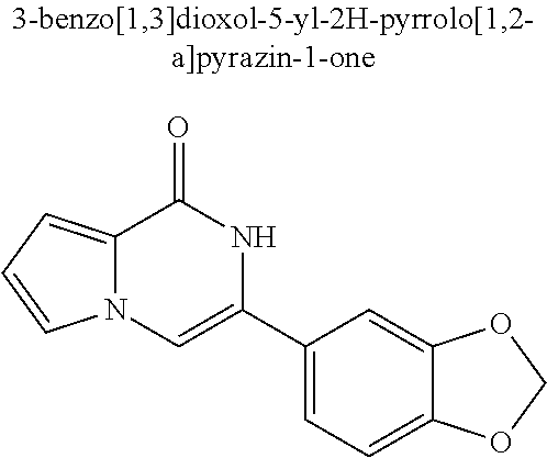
C12=CC=CN1C=C(C1=CC=C3C(=C1)OCO3)NC2=O
